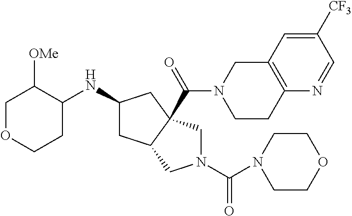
C1OCCC(NC2CC3C(C(=O)N4CCC5=C(C4)C=C([CF3])C=N5)(C2)CN(C(N2CCOCC2)=O)C3)C1[OMe]
